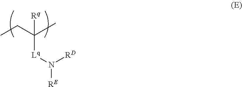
CCC([Rq])([Lq]N([RD])[RE])C
